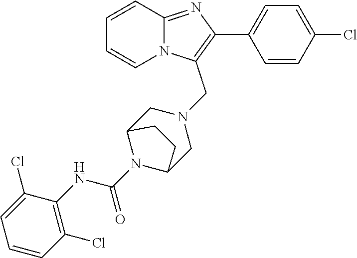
C1=CC=CN2C1=NC(C1=CC=C(Cl)C=C1)=C2CN1CC2N(C(NC3=C(Cl)C=CC=C3Cl)=O)C(C1)CC2
